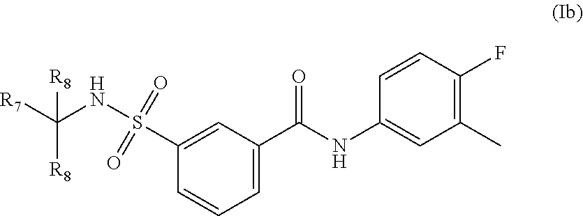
C1=CC=C(C(NC2=CC(C)=C(F)C=C2)=O)C=C1S(NC([R7])([R8])[R8])(=O)=O
